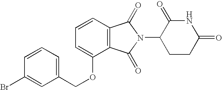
C1=CC2=C(C(OCC3=CC=CC(Br)=C3)=C1)C(=O)N(C1CCC(=O)NC1=O)C2=O
